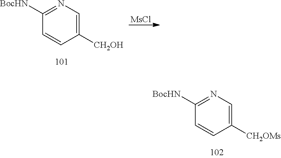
C1([CH2OH])=CN=C([BocHN])C=C1.[MsCl].C1([CH2OMs])=CN=C([BocHN])C=C1
